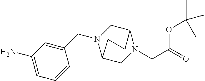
C1(N)=CC=CC(CN2C3CN(CC(=O)OC(C)(C)C)C(C2)CC3)=C1
